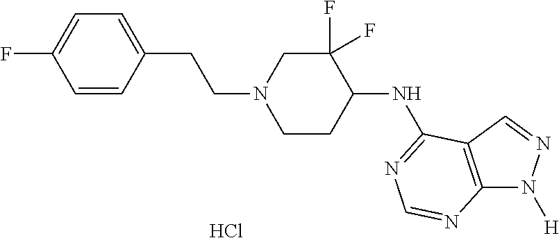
C1=CC(CCN2CCC(NC3=NC=NC4=C3C=NN4[H])C(F)(F)C2)=CC=C1F.Cl
